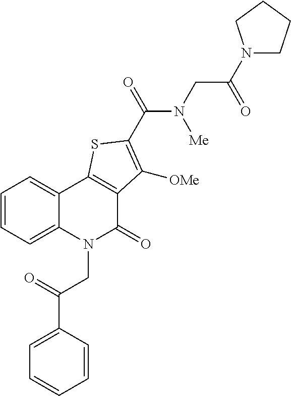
C(CN([Me])C(C1=C([OMe])C2=C(C3=CC=CC=C3N(CC(C3=CC=CC=C3)=O)C2=O)S1)=O)(N1CCCC1)=O
